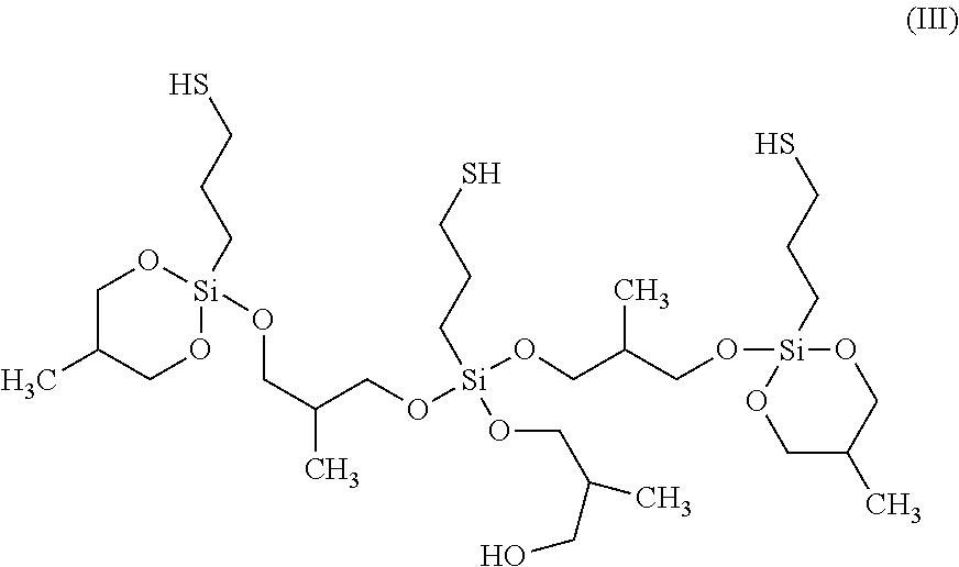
C1C(C)CO[Si](CCCS)(OCC(C)CO[Si](OCC(CO[Si]2(CCCS)OCC(C)CO2)C)(CCCS)OCC(C)CO)O1
